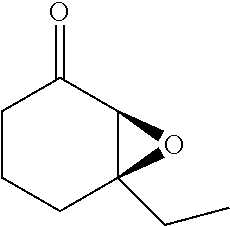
C1(=O)CCCC2(CC)C1O2
